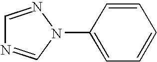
C1=NN(C2=CC=CC=C2)C=N1
